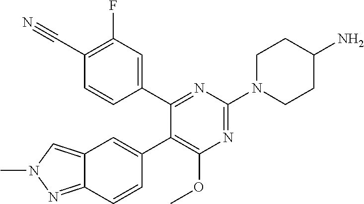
C1(F)=C(C#N)C=CC(C2=NC(N3CCC(N)CC3)=NC(OC)=C2C2=CC3=CN(C)N=C3C=C2)=C1
